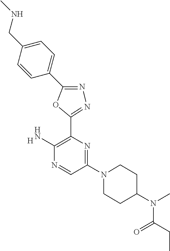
[H].C1(N2CCC(N(C)C(CC)=O)CC2)=NC(C2=NN=C(C3=CC=C(CNC)C=C3)O2)=C(N)N=C1
